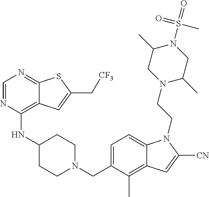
C1=NC(NC2CCN(CC3=CC=C4C(=C3C)C=C([CN])N4CCN3C(C)CN(S(C)(=O)=O)C(C)C3)CC2)=C2C(=N1)SC(C[CF3])=C2
